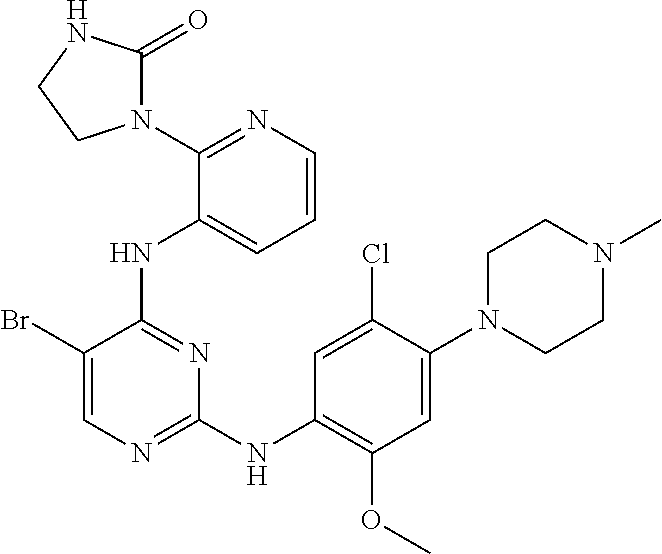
C1N(C2=CC(OC)=C(NC3=NC=C(Br)C(NC4=CC=CN=C4N4C(=O)NCC4)=N3)C=C2Cl)CCN(C)C1
